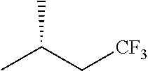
[CF3]CC(C)C
